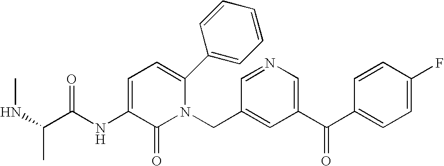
C1(C(C2=CN=CC(CN3C(C4=CC=CC=C4)=CC=C(NC(C(NC)C)=O)C3=O)=C2)=O)=CC=C(F)C=C1
